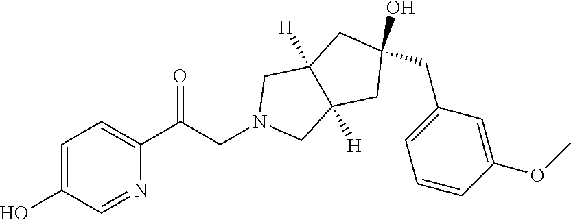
C1=C(O)C=NC(C(CN2CC3([H])C([H])(C2)CC(CC2=CC=CC(OC)=C2)(O)C3)=O)=C1
